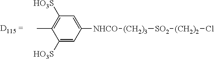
C1=C([NHCO][(CH2)3][SO2][(CH2)2]Cl)C=C([HO3S])C(C)=C1[HO3S]
